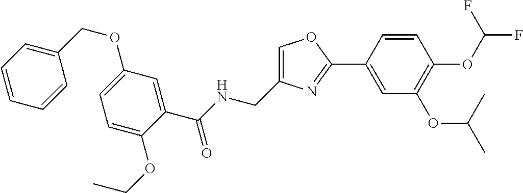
C1=C(CNC(C2=CC(OCC3=CC=CC=C3)=CC=C2OCC)=O)N=C(C2=CC(OC(C)C)=C(OC(F)F)C=C2)O1
